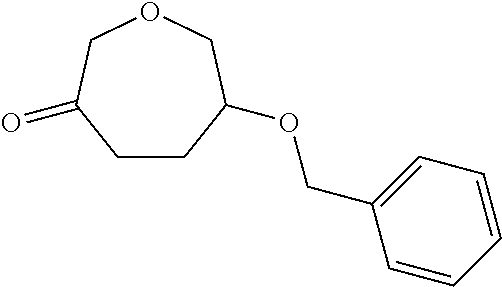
C1CC(OCC2=CC=CC=C2)COCC1=O
